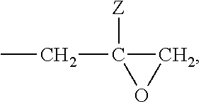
C1C(CC)([Z])O1
